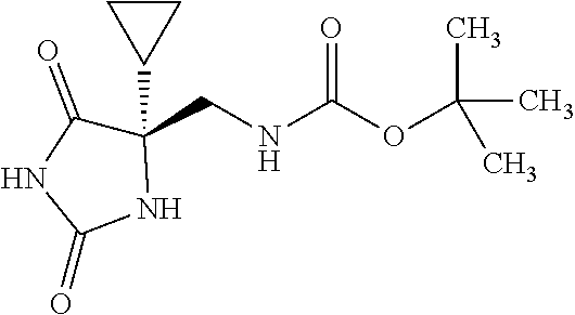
C1(CNC(OC(C)(C)C)=O)(C2CC2)C(=O)NC(=O)N1
